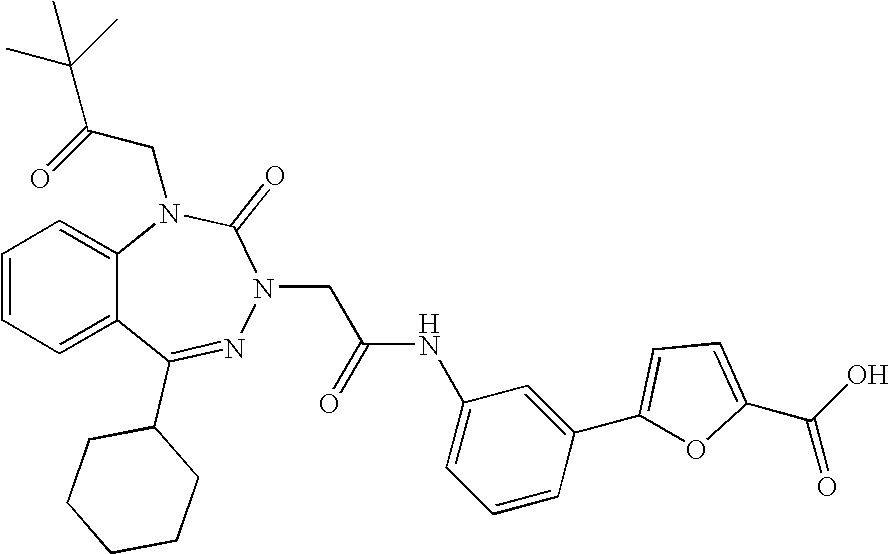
C1=CC=C2C(=C1)N(CC(C(C)(C)C)=O)C(=O)N(CC(NC1=CC=CC(C3=CC=C(C(O)=O)O3)=C1)=O)N=C2C1CCCCC1
